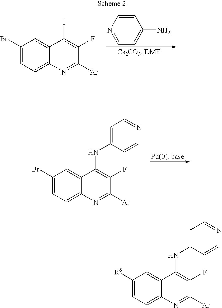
C1(Br)=CC=C2C(=C1)C(I)=C(F)C([Ar])=N2.N1=CC=C(N)C=C1.C1(Br)=CC=C2C(=C1)C(NC1=CC=NC=C1)=C(F)C([Ar])=N2.C1([R6])=CC=C2C(=C1)C(NC1=CC=NC=C1)=C(F)C([Ar])=N2
